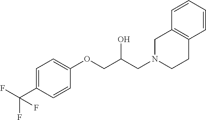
C(C(COC1=CC=C(C(F)(F)F)C=C1)O)N1CCC2=C(C1)C=CC=C2
